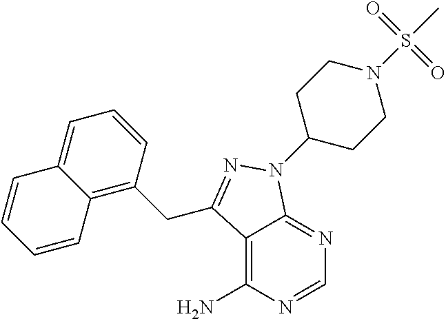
C12=C(N)N=CN=C1N(C1CCN(S(C)(=O)=O)CC1)N=C2CC1=C2C(=CC=C1)C=CC=C2
